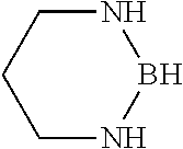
N1CCCNB1
